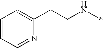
C(CN*)C1=CC=CC=N1
